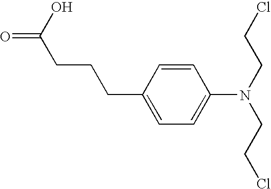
OC(CCCC1=CC=C(N(CCCl)CCCl)C=C1)=O
